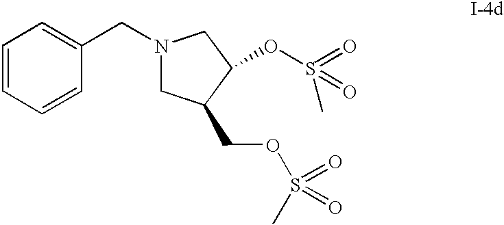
C1=CC=CC(CN2CC(COS(C)(=O)=O)C(OS(=O)(=O)C)C2)=C1
